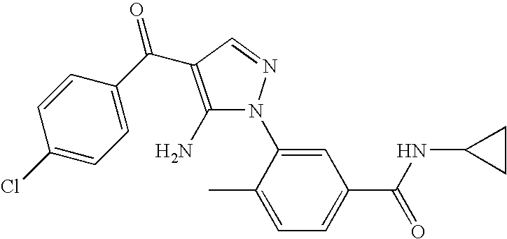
C1=CC(Cl)=CC=C1C(C1=C(N)N(C2=CC(C(NC3CC3)=O)=CC=C2C)N=C1)=O
